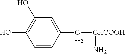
C1=CC(C[CHCOOH]N)=CC(O)=C1O
